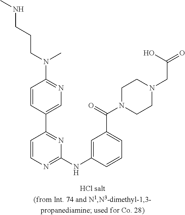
C1=C(C2=NC(NC3=CC(C(N4CCN(CC(O)=O)CC4)=O)=CC=C3)=NC=C2)C=CC(N(CCCNC)C)=N1
